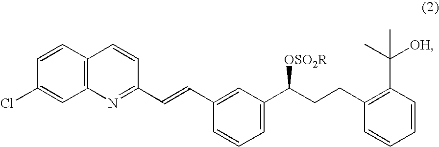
C12=C(C=CC(Cl)=C1)C=CC(C=CC1=CC(C(CCC3=C(C(C)([OH])C)C=CC=C3)[OSO2R])=CC=C1)=N2
